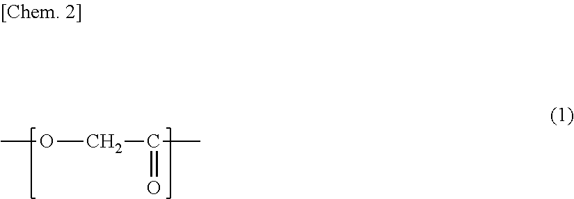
COCC(C)=O
